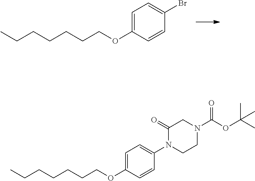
C1=C(OCCCCCCC)C=CC(Br)=C1.C1=C(OCCCCCCC)C=CC(N2CCN(C(OC(C)(C)C)=O)CC2=O)=C1
